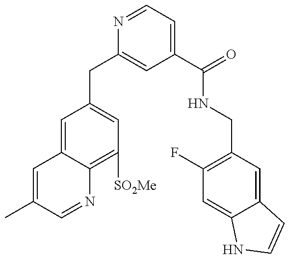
C1=C(C)C=NC2=C([SO2Me])C=C(CC3=CC(C(=O)NCC4=C(F)C=C5C(=C4)C=CN5)=CC=N3)C=C12
